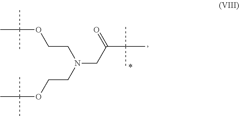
C(OCCN(CC(=O)C(C)(C)C)CCOC(C)(C)C)(C)(C)C
